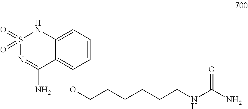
C1=CC=C2C(=C1OCCCCCCNC(N)=O)C(N)=NS(=O)(=O)N2
